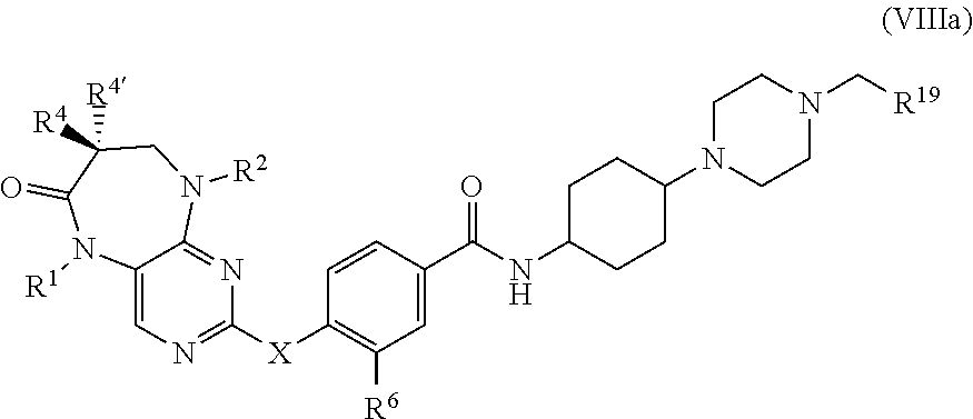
C1=C(C(NC2CCC(N3CCN(C[R19])CC3)CC2)=O)C=CC([X]C2=NC=C3C(=N2)N([R2])CC([R4])([R4])C(=O)N3[R1])=C1[R6]
